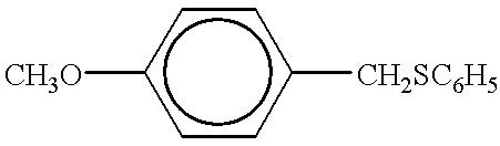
c1cc([CH2SC6H5])ccc1[CH3O]
